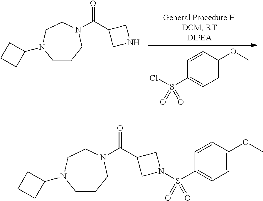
C1CCN(C(=O)C2CNC2)CCN1C1CCC1.C1=C(OC)C=CC(S(=O)(Cl)=O)=C1.C1CCN(C(=O)C2CN(S(=O)(C3=CC=C(OC)C=C3)=O)C2)CCN1C1CCC1
